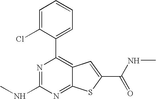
C1=C(Cl)C(C2=C3C(=NC(NC)=N2)SC(C(=O)NC)=C3)=CC=C1
